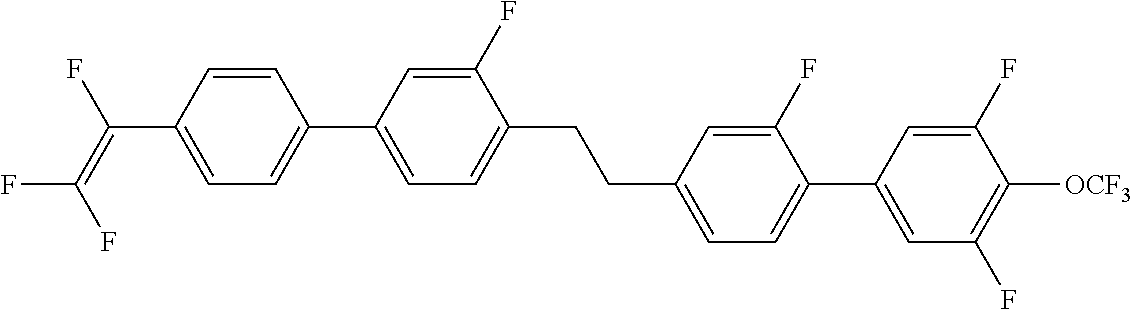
C(C1=CC=C(C2=CC(F)=C([OCF3])C(F)=C2)C(F)=C1)CC1=CC=C(C2=CC=C(C(=C(F)F)F)C=C2)C=C1F
